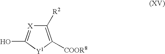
C1([R2])=C([COOR8])[Y1]C(O)=[X]1
